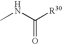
CNC([R30])=O
